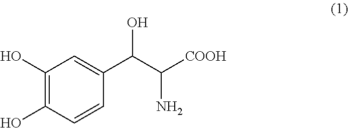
C1(O)=C(O)C=CC(C(C([COOH])N)O)=C1
